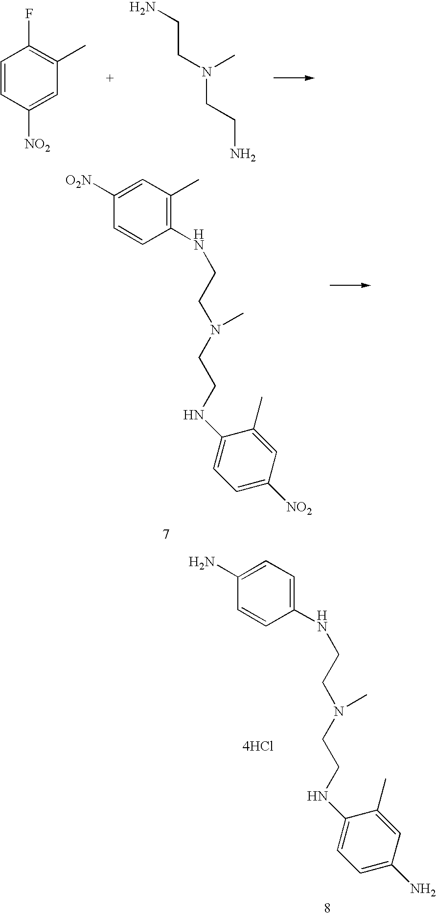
C1=CC([NO2])=CC(C)=C1F.C(CN(CCN)C)N.C1(C)=C(NCCN(CCNC2=CC=C([NO2])C=C2C)C)C=CC([O2N])=C1.C1=C(NCCN(CCNC2=CC=C(N)C=C2C)C)C=CC(N)=C1.[4HCl]
